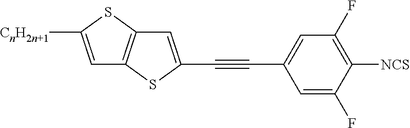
C1=C(C#CC2=CC(F)=C([NCS])C(F)=C2)SC2=C1SC([CnH2n+1])=C2
